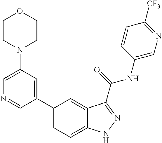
C1(N2CCOCC2)=CN=CC(C2=CC=C3C(=C2)C(C(NC2=CN=C([CF3])C=C2)=O)=NN3)=C1
